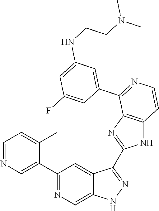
C1=NC=C(C2=NC=C3C(=C2)C(C2=NC4=C(N2)C=CN=C4C2=CC(NCCN(C)C)=CC(F)=C2)=NN3)C(C)=C1
